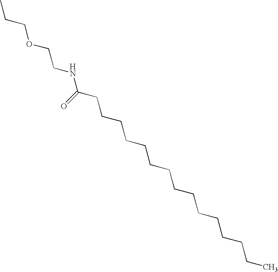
CCCOCCNC(CCCCCCCCCCCCCCC)=O
